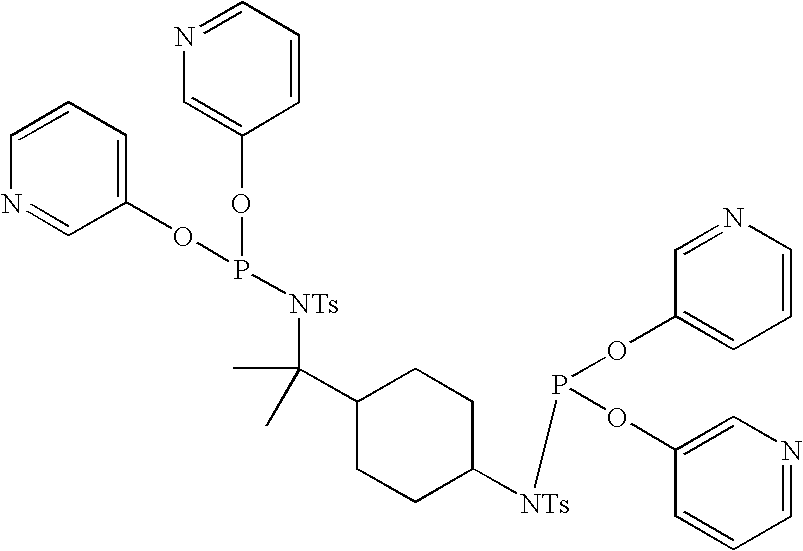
C1=CC=C(OP(OC2=CN=CC=C2)[NTs]C(C2CCC([NTs]P(OC3=CC=CN=C3)OC3=CN=CC=C3)CC2)(C)C)C=N1
